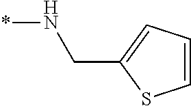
C1=CC=C(CN*)S1
